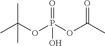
CC(OP(OC(C)=O)(=O)O)(C)C
